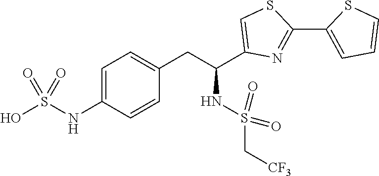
C1=C(NS(O)(=O)=O)C=CC(CC(NS(=O)(=O)C[CF3])C2=CSC(C3=CC=CS3)=N2)=C1
